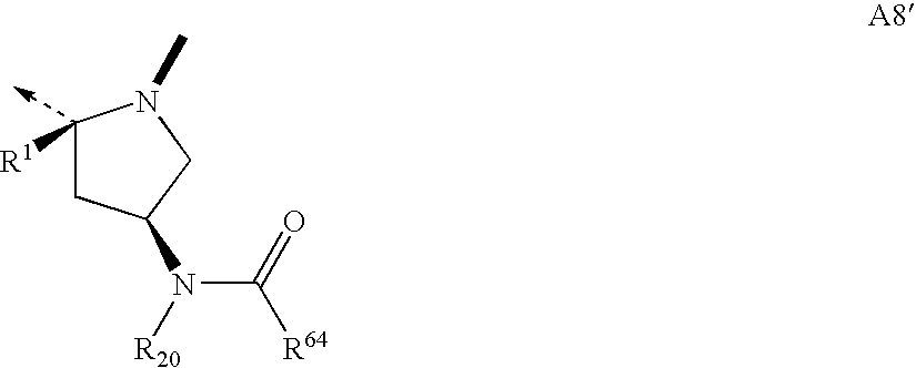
C1([R1])CC(N(C(=O)[R64])[R20])CN1C
